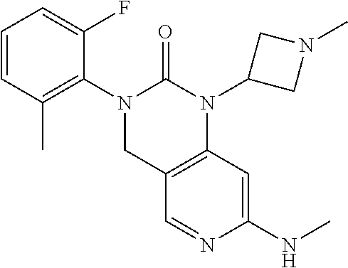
C1=CC(C)=C(N2CC3=C(C=C(NC)N=C3)N(C3CN(C)C3)C2=O)C(F)=C1
